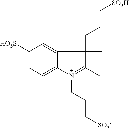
C1([HO3S])=CC=C2C(=C1)C(CCC[SO3H])(C)C(C)=N2CCC[SO3-]
